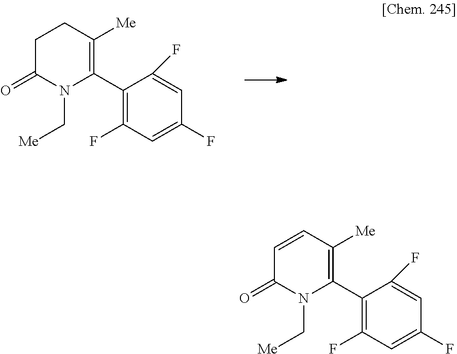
C1C(=O)N(C[Me])C(C2=C(F)C=C(F)C=C2F)=C([Me])C1.C1=CC([Me])=C(C2=C(F)C=C(F)C=C2F)N(C[Me])C1=O
